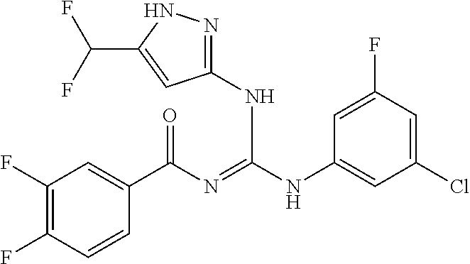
C1(F)=C(F)C=CC(C(N=C(NC2=CC(Cl)=CC(F)=C2)NC2=NNC(C(F)F)=C2)=O)=C1
